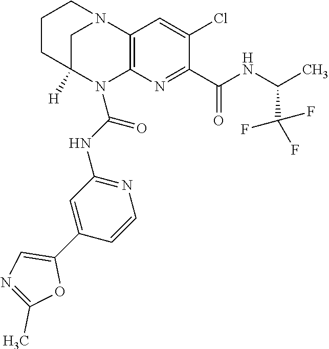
C1CC2([H])CN(C1)C1=C(N2C(NC2=NC=CC(C3=CN=C(C)O3)=C2)=O)N=C(C(=O)NC(C)C(F)(F)F)C(Cl)=C1
